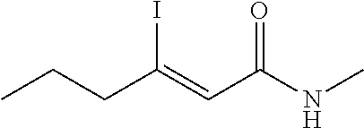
CCCC(=CC(NC)=O)I
